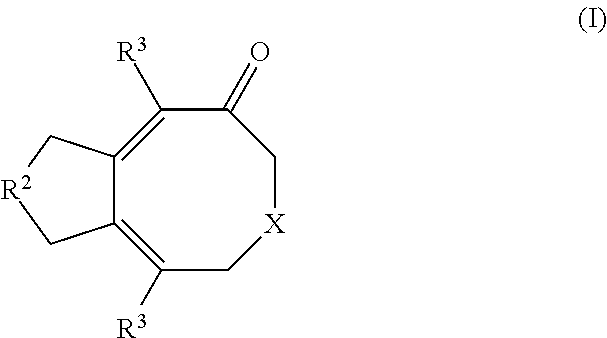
C1([R3])=C2C(=C([R3])C(=O)C[X]C1)C[R2]C2
